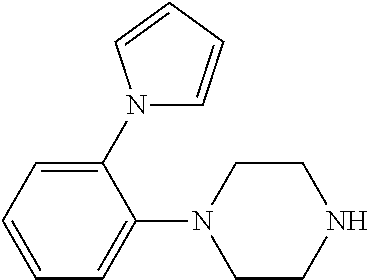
C1(N2C=CC=C2)=CC=CC=C1N1CCNCC1
